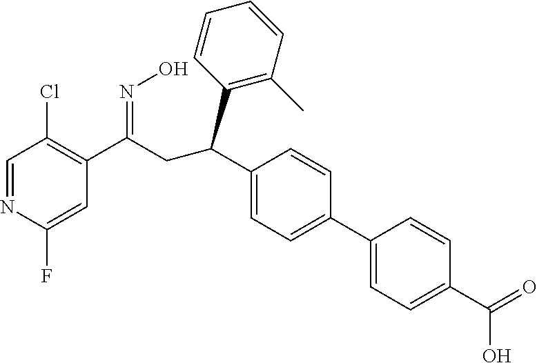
C1=NC(F)=CC(C(CC(C2=CC=C(C3=CC=C(C(O)=O)C=C3)C=C2)C2=C(C)C=CC=C2)=NO)=C1Cl
